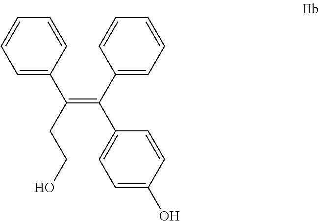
C1=CC=C(C(=C(C2=CC=C(O)C=C2)C2=CC=CC=C2)CCO)C=C1
